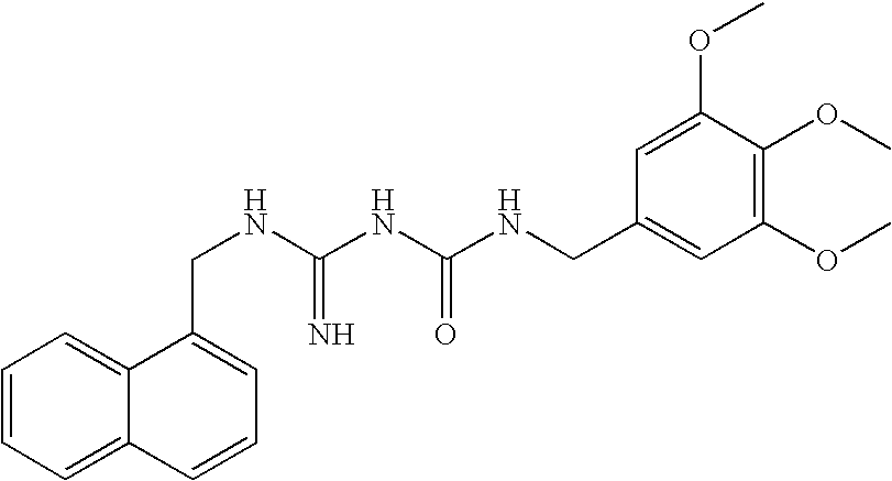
C1=CC=C2C(=C1)C(CNC(NC(NCC1=CC(OC)=C(OC)C(OC)=C1)=O)=N)=CC=C2
